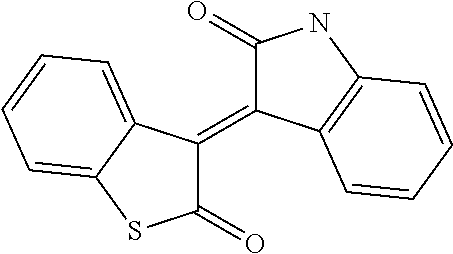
C1(=O)C(=C2C(=O)NC3=C2C=CC=C3)C2=CC=CC=C2S1
